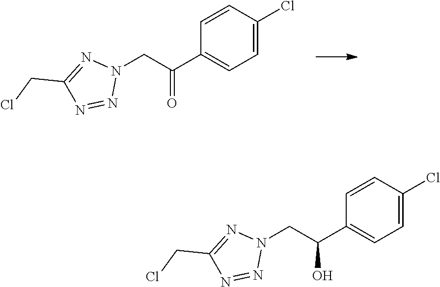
C1=CC(Cl)=CC=C1C(CN1N=C(CCl)N=N1)=O.C1=CC(Cl)=CC=C1C(CN1N=C(CCl)N=N1)O
